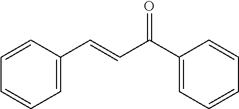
C1=C(C=CC(C2=CC=CC=C2)=O)C=CC=C1
